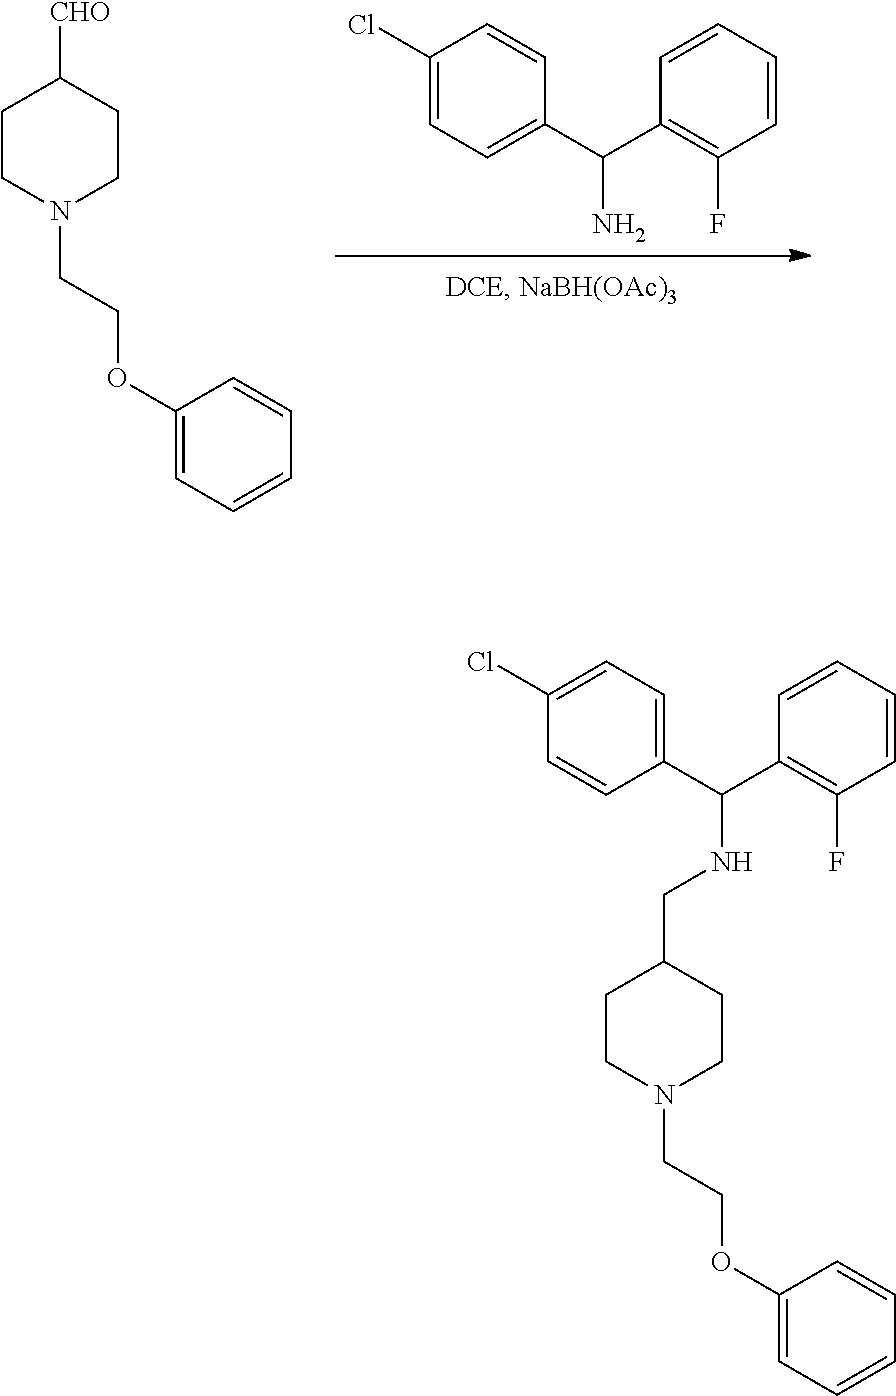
C1(Cl)=CC=C(C(C2=C(F)C=CC=C2)N)C=C1.C1CN(CCOC2=CC=CC=C2)CCC1[CHO].C1CN(CCOC2=CC=CC=C2)CCC1CNC(C1=CC=C(Cl)C=C1)C1=C(F)C=CC=C1
